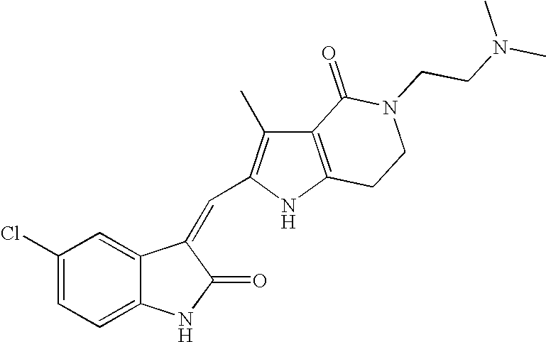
C1(Cl)=CC=C2C(=C1)C(=CC1=C(C)C3=C(N1)CCN(CCN(C)C)C3=O)C(=O)N2
